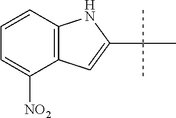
C1=CC2=C(C([NO2])=C1)C=C(C(C)(C)C)N2
